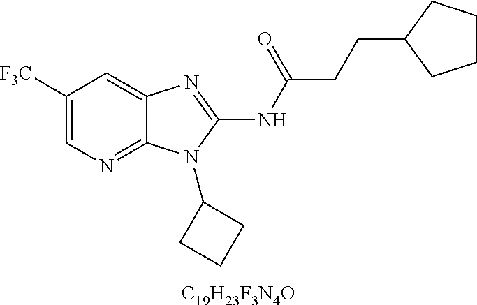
[C19H23F3N4O].C1([F3C])=CN=C2C(=C1)N=C(NC(CCC1CCCC1)=O)N2C1CCC1
